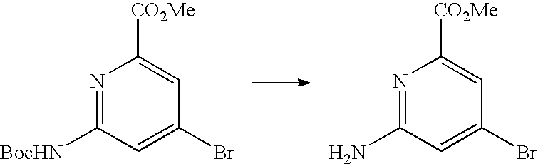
N1=C([BocHN])C=C(Br)C=C1[CO2Me].N1=C(N)C=C(Br)C=C1[CO2Me]
